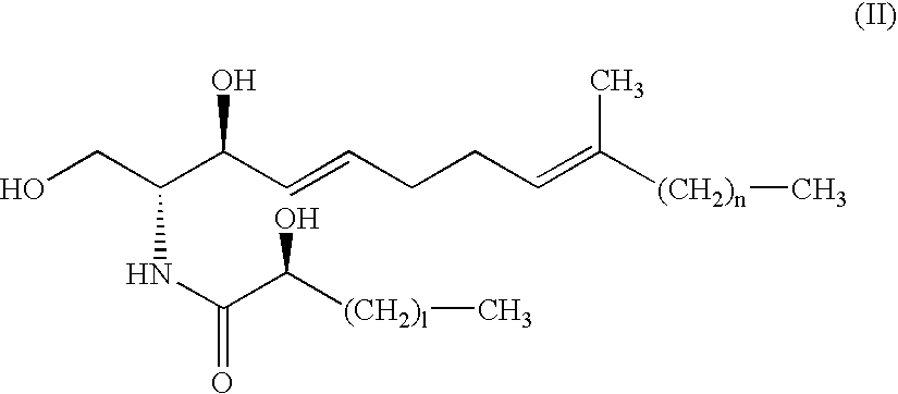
OCC(C(C=CCCC=C([(CH2)n]C)C)O)NC(C([(CH2)l]C)O)=O
